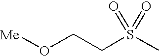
[Me]OCCS(C)(=O)=O
